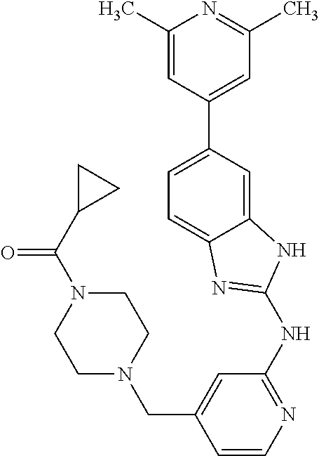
C1(C)=CC(C2=CC=C3C(=C2)NC(NC2=NC=CC(CN4CCN(C(=O)C5CC5)CC4)=C2)=N3)=CC(C)=N1
